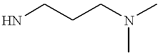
C(CN(C)C)CN
